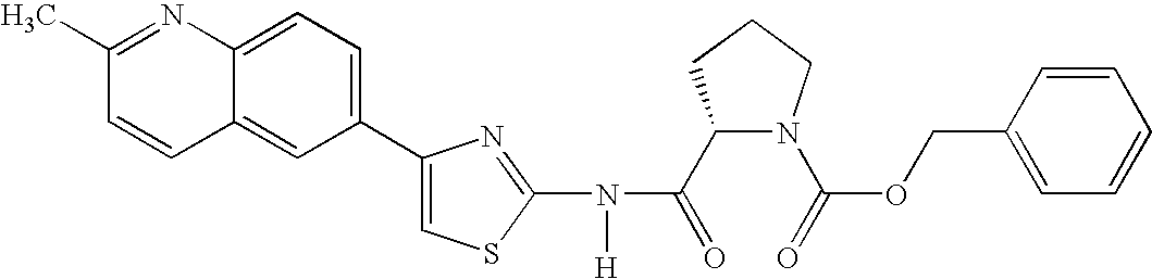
C1(C(=O)N(C2=NC(C3=CC=C4C(=C3)C=CC(C)=N4)=CS2)[H])N(C(=O)OCC2=CC=CC=C2)CCC1
